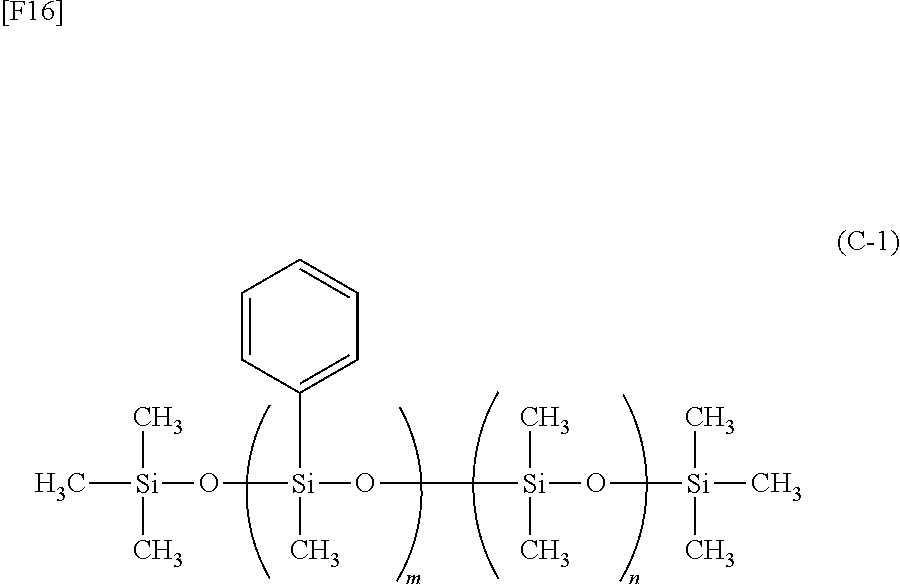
C[Si](O[Si](O[Si](O[Si](C)(C)C)(C)C)(C1=CC=CC=C1)C)(C)C.[[F16]]
